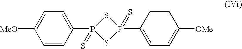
C1([MeO])=CC=C(P2(=S)SP(C3=CC=C([OMe])C=C3)(=S)S2)C=C1
